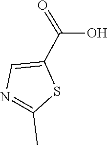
C1=C(C(=O)O)SC(C)=N1
